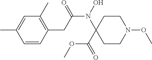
C1=C(C)C=CC(CC(N(O)C2(C(=O)OC)CCN(OC)CC2)=O)=C1C
